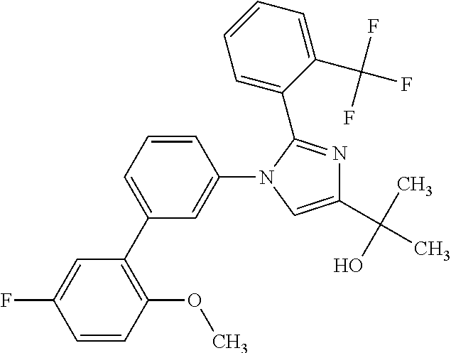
C1=CC(OC)=C(C2=CC=CC(N3C=C(C(C)(O)C)N=C3C3=CC=CC=C3C(F)(F)F)=C2)C=C1F
